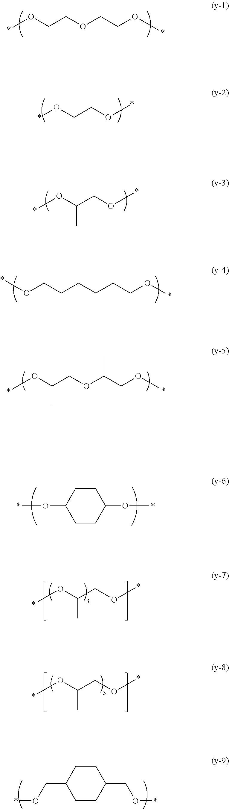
O(CCOCCO*)*.O(CCO*)*.O(C(C)CO*)*.O(CCCCCCO*)*.O(C(COC(CO*)C)C)*.C1CC(O*)CCC1O*.O(C(CO*)C)*.O(C(CO*)C)*.C1CC(CO*)CCC1CO*
